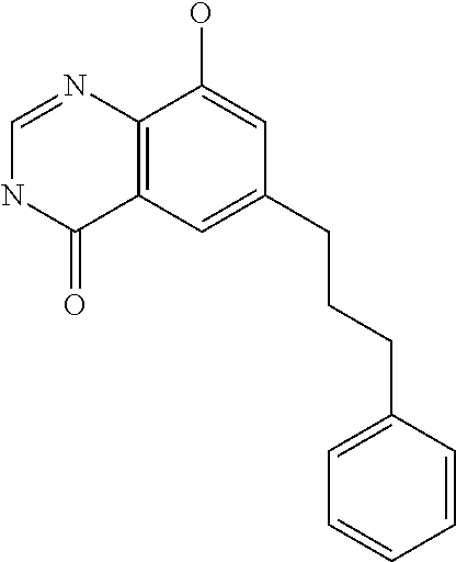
C12=C(C=C(CCCC3=CC=CC=C3)C=C1O)C(=O)NC=N2
